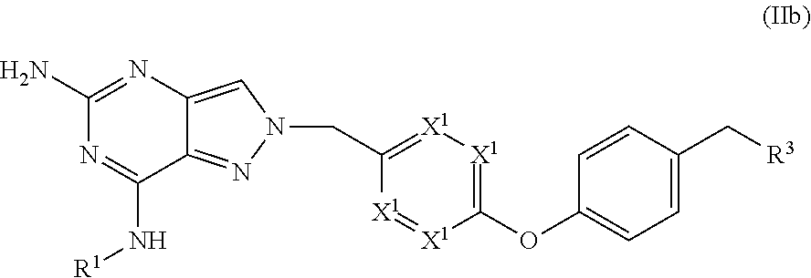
C12=CN(CC3=[X1][X1]=C(OC4=CC=C(C[R3])C=C4)[X1]=[X1]3)N=C1C(N[R1])=NC(N)=N2
